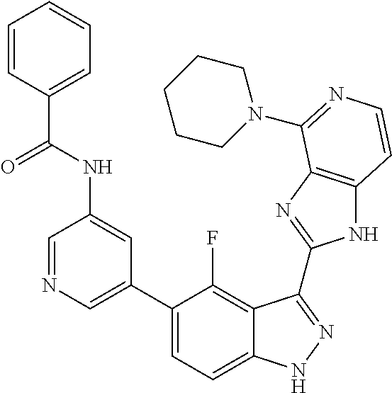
C1=C(C2=CC=C3C(=C2F)C(C2=NC4=C(N2)C=CN=C4N2CCCCC2)=NN3)C=C(NC(=O)C2=CC=CC=C2)C=N1
